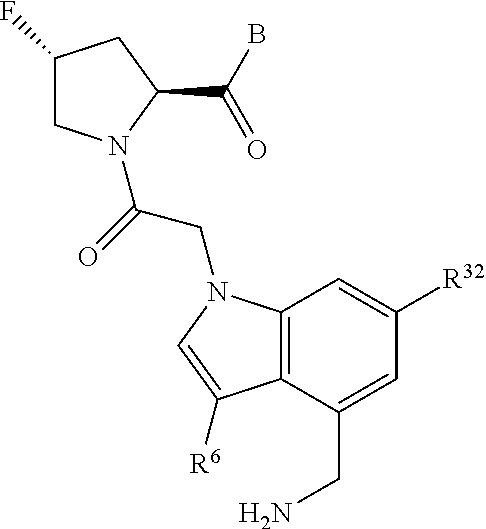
C1(F)CN(C(=O)CN2C3=C(C(CN)=CC([R32])=C3)C([R6])=C2)C(C(B)=O)C1
